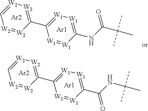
[Ar2].C1(C2=[W1][W1]=C(C(NC(C)(C)C)=O)[W1]=[W1]2)=[W2][W2]=C[W2]=[W2]1.[Ar1].[Ar2].C1(C2=[W1][W1]=C(NC(C(C)(C)C)=O)[W1]=[W1]2)=[W2][W2]=C[W2]=[W2]1.[Ar1]
